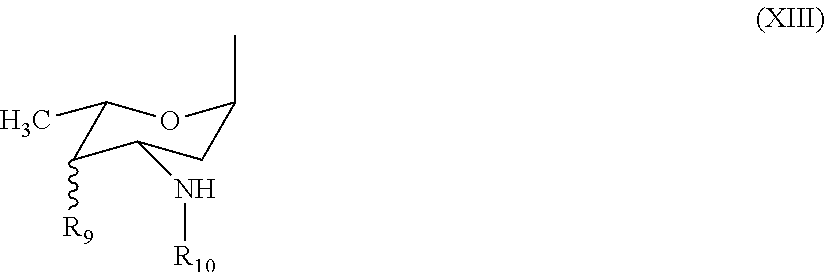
C1(C)C([R9])C(N[R10])CC(C)O1
